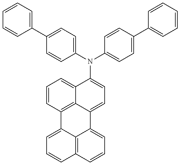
C1=CC=C(C2=CC=C(N(C3=CC=C(C4=CC=CC=C4)C=C3)C3=CC=C4C5=C(C=CC=C35)C3=CC=CC5=C3C4=CC=C5)C=C2)C=C1
